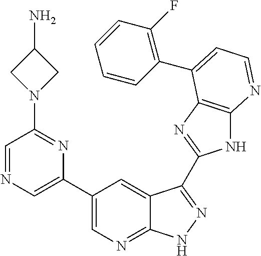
C1(C2=CN=C3C(=C2)C(C2=NC4=C(N2)N=CC=C4C2=C(F)C=CC=C2)=NN3)=CN=CC(N2CC(N)C2)=N1
